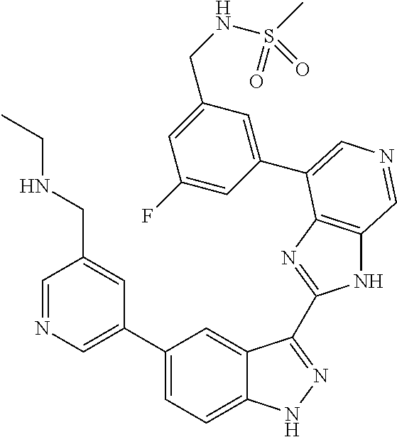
C1(C2=CN=CC(CNCC)=C2)=CC=C2C(=C1)C(C1=NC3=C(N1)C=NC=C3C1=CC(CNS(C)(=O)=O)=CC(F)=C1)=NN2
